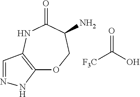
C12=C(NC(=O)C(N)CO1)C=NN2.[F3C]C(O)=O
